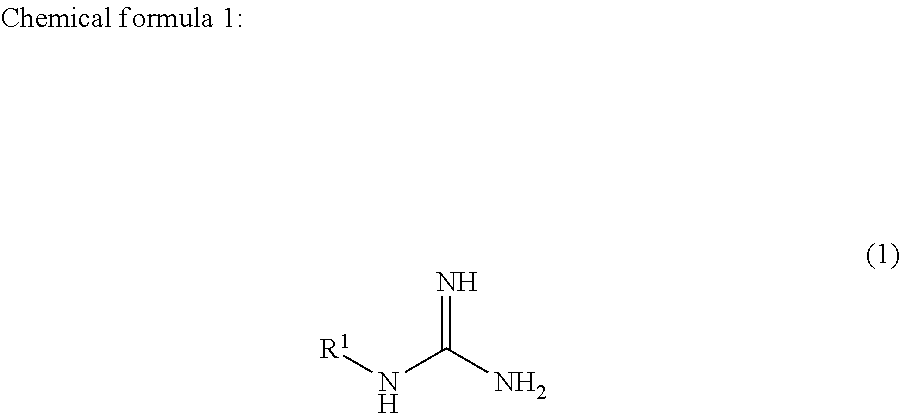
C(N)(N[R1])=N
